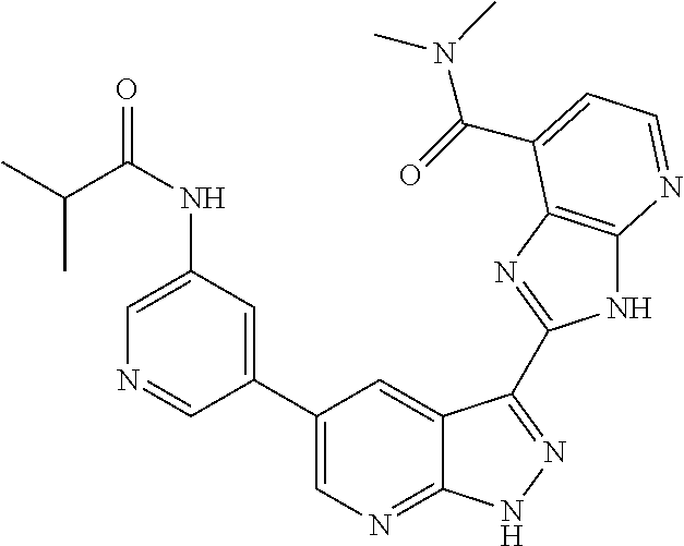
C1(C2=CN=C3C(=C2)C(C2=NC4=C(N2)N=CC=C4C(=O)N(C)C)=NN3)=CC(NC(=O)C(C)C)=CN=C1
